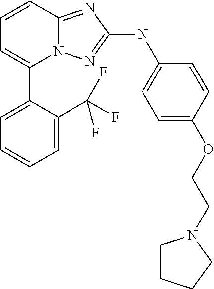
C1=CC2=NC(NC3=CC=C(OCCN4CCCC4)C=C3)=NN2C(C2=CC=CC=C2C(F)(F)F)=C1
